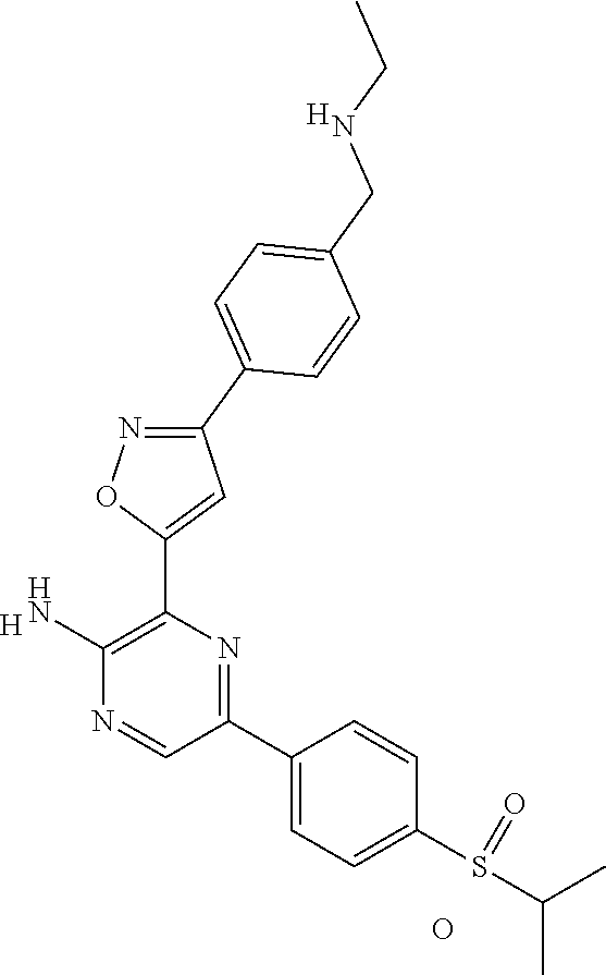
[H].C1(N)=C(C2=CC(C3=CC=C(CNCC)C=C3)=NO2)N=C(C2=CC=C(S(=O)C(C)C)C=C2)C=N1.O.[H]
